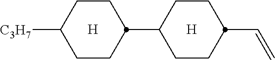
C1CC(C2CCC(C=C)CC2)CCC1[C3H7].[H].[H]
